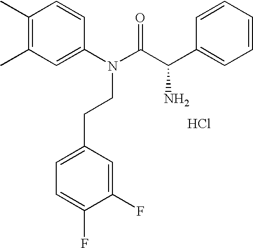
C1(C)=C(C)C=C(N(C(C(C2=CC=CC=C2)N)=O)CCC2=CC=C(F)C(F)=C2)C=C1.Cl
